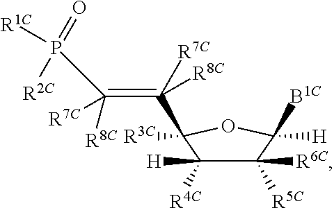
C1([R6C])([R5C])C([H])([R4C])C(C(=C(P([R2C])(=O)[R1C])([R8C])[R7C])([R7C])[R8C])([R3C])OC1([B1C])[H]
